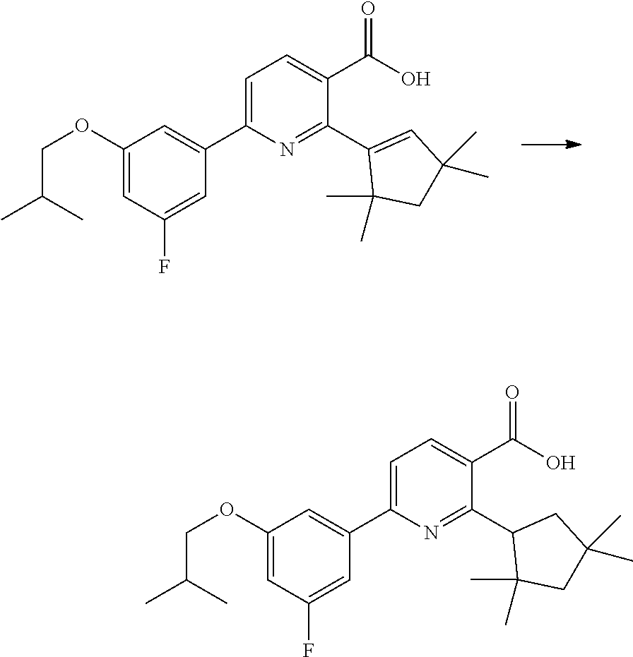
C1(OCC(C)C)=CC(F)=CC(C2=CC=C(C(O)=O)C(C3=CC(C)(C)CC3(C)C)=N2)=C1.C1(OCC(C)C)=CC(F)=CC(C2=CC=C(C(O)=O)C(C3C(C)(C)CC(C)(C)C3)=N2)=C1
